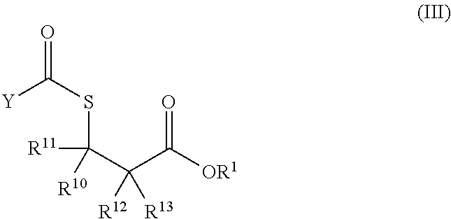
C(C(C([OR1])=O)([R12])[R13])([R10])(SC(=O)[Y])[R11]
